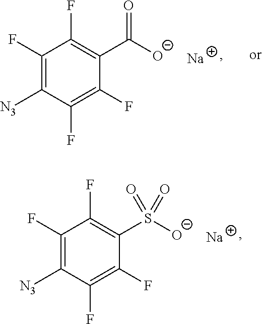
C1(F)=C([N3])C(F)=C(F)C(S([O-])(=O)=O)=C1F.[Na].C1(F)=C([N3])C(F)=C(F)C(C([O-])=O)=C1F.[Na]
